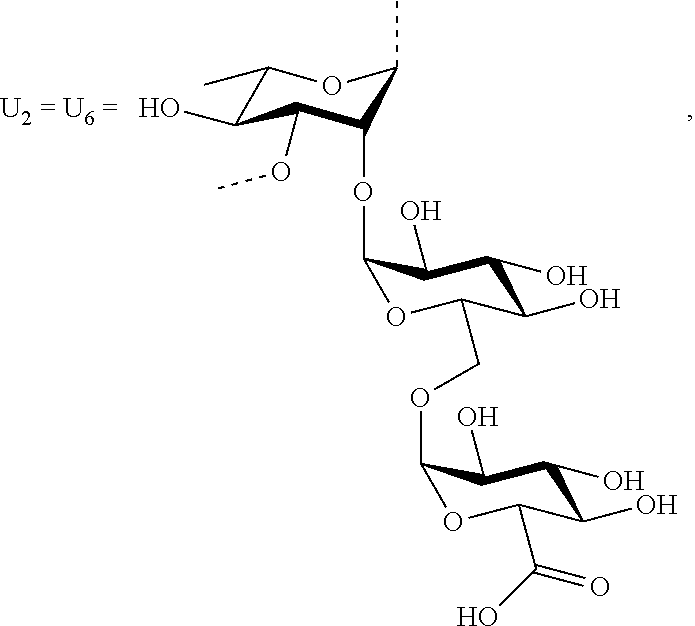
C1(C)C(O)C(OC)C(OC2OC(COC3OC(C(O)=O)C(O)C(O)C3O)C(O)C(O)C2O)C(C)O1
